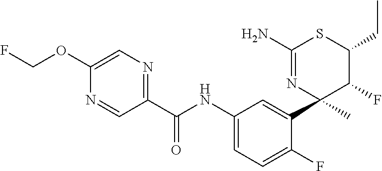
C1(C(NC2=CC=C(F)C(C3(C)C(F)C(CC)SC(N)=N3)=C2)=O)=NC=C(OCF)N=C1
